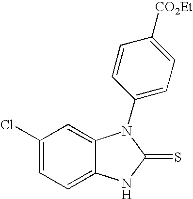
C1(Cl)=CC=C2C(=C1)N(C1=CC=C([CO2Et])C=C1)C(=S)N2
